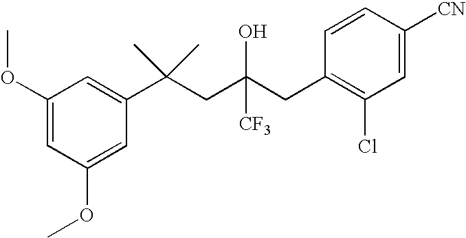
C1(OC)=CC(C(CC(CC2=C(Cl)C=C([CN])C=C2)([CF3])O)(C)C)=CC(OC)=C1
